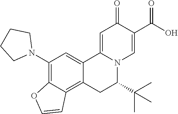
O=C1C(C(O)=O)=CN2C(=C1)C1=CC(N3CCCC3)=C3C(=C1CC2C(C)(C)C)C=CO3
